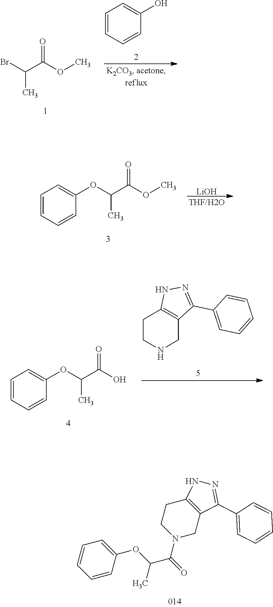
BrC(C)C(=O)OC.C1=CC=CC(O)=C1.O(C(C)C(=O)OC)C1=CC=CC=C1.[LiOH].O(C(C)C(=O)O)C1=CC=CC=C1.C1CNCC2=C1NN=C2C1=CC=CC=C1.C1=CC(OC(C(=O)N2CC3=C(CC2)NN=C3C2=CC=CC=C2)C)=CC=C1
